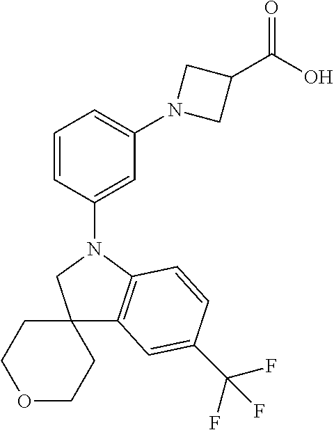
C1=CC(N2CC3(C4=C2C=CC(C(F)(F)F)=C4)CCOCC3)=CC(N2CC(C(O)=O)C2)=C1
